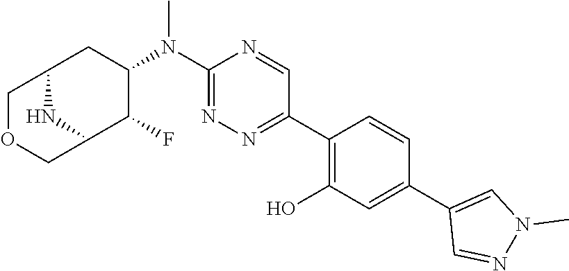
C12CC(N(C3=NN=C(C4=C(O)C=C(C5=CN(C)N=C5)C=C4)C=N3)C)C(F)C(N1)COC2
